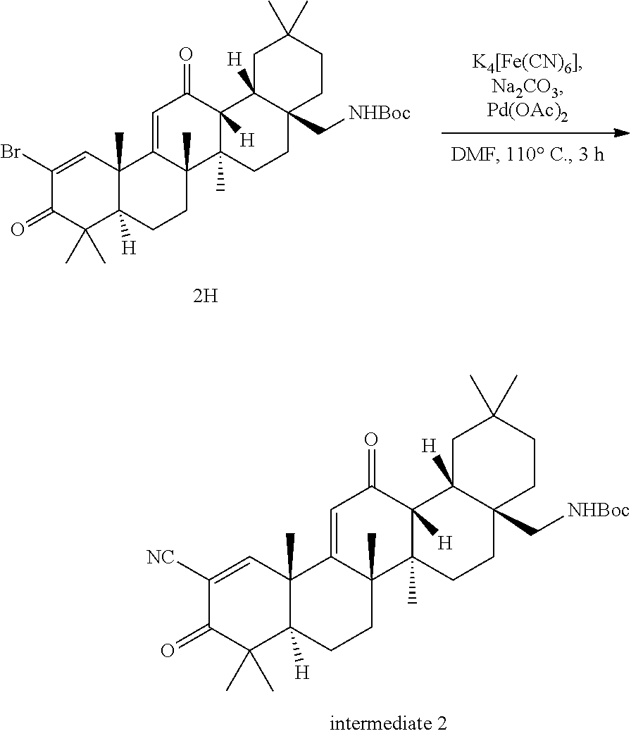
C1(=O)C(C)(C)C2([H])C(C)(C=C1Br)C1=CC(=O)C3([H])C(C)(C1(C)CC2)CCC1(C[NHBoc])C3([H])CC(C)(C)CC1.C1(=O)C(C)(C)C2([H])C(C)(C=C1[NC])C1=CC(=O)C3([H])C(C)(C1(C)CC2)CCC1(C[NHBoc])C3([H])CC(C)(C)CC1
